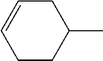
C1=CCC(C)CC1
